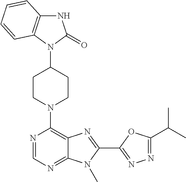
N1C2=C(N(C3CCN(C4=C5C(=NC=N4)N(C)C(C4=NN=C(C(C)C)O4)=N5)CC3)C1=O)C=CC=C2
